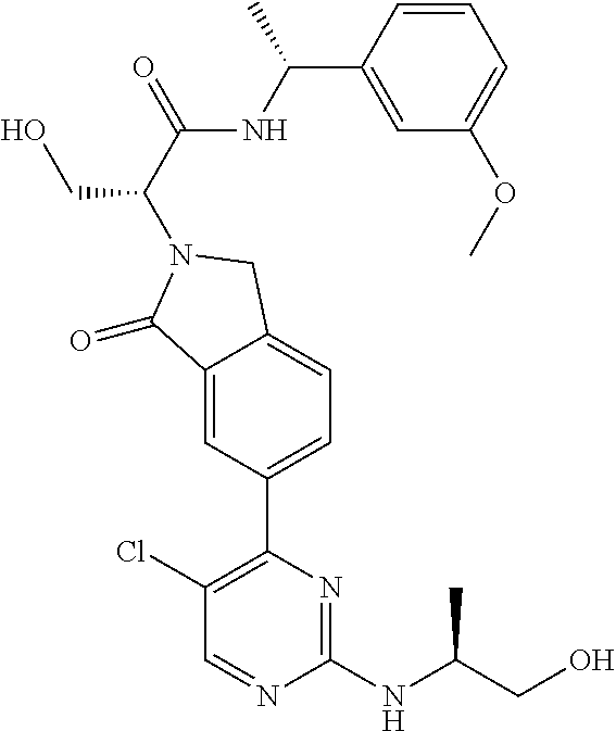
C1(Cl)=C(C2=CC=C3C(=C2)C(=O)N(C(C(=O)NC(C2=CC(OC)=CC=C2)C)CO)C3)N=C(NC(CO)C)N=C1
